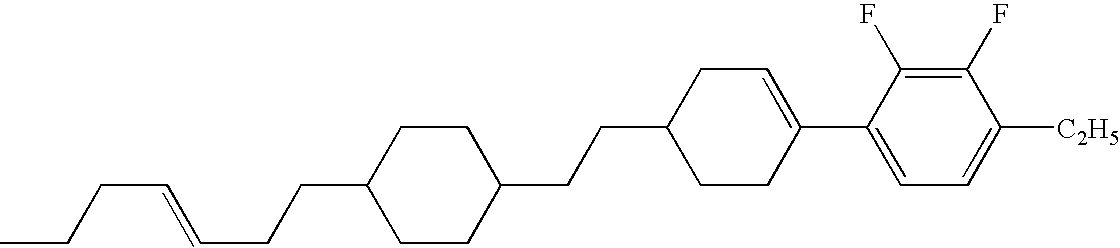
C1(F)=C(F)C(C2=CCC(CCC3CCC(CCC=CCCC)CC3)CC2)=CC=C1[C2H5]
